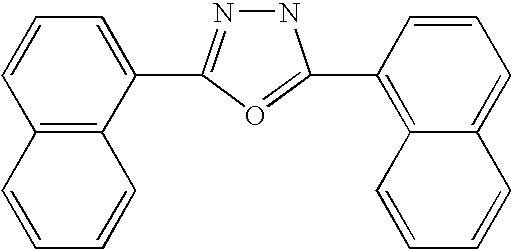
C1=CC2=C(C(C3=NNC(C4=C5C(=CC=C4)C=CC=C5)=O3)=C1)C=CC=C2
